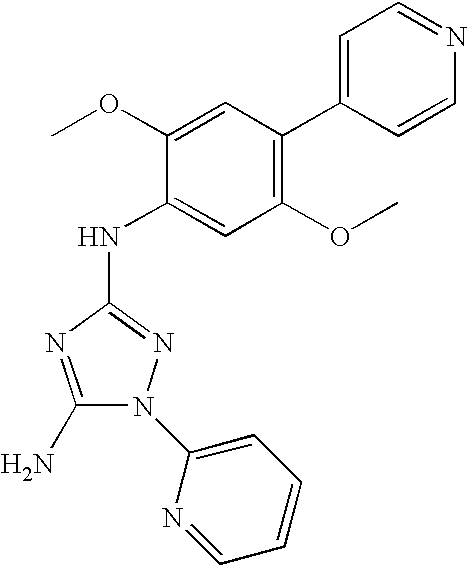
C1(N)=NC(NC2=CC(OC)=C(C3=CC=NC=C3)C=C2OC)=NN1C1=CC=CC=N1
